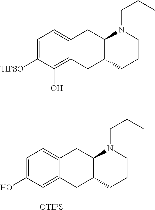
C1=C(O)C([OTIPS])=C2C(=C1)CC1C(C2)CCCN1CCC.C1=C([TIPSO])C(O)=C2C(=C1)CC1C(C2)CCCN1CCC
